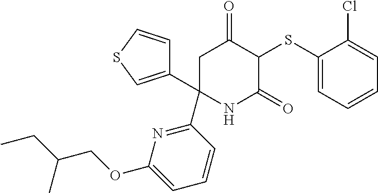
C1(SC2C(=O)CC(C3=NC(OCC(CC)C)=CC=C3)(C3=CSC=C3)NC2=O)=CC=CC=C1Cl
